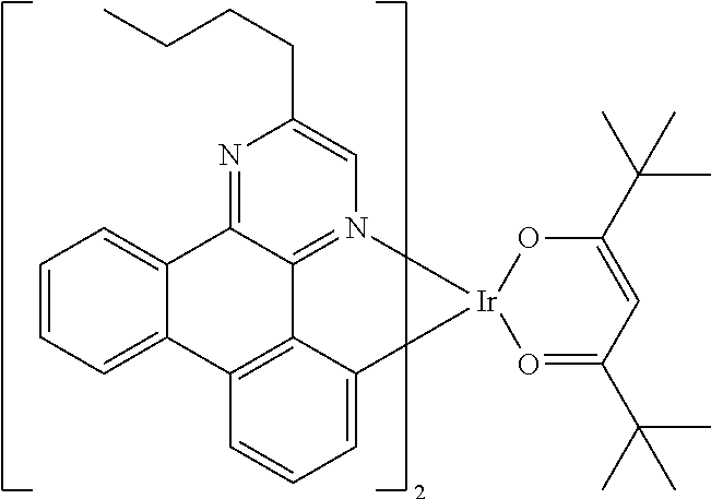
C12=CC=CC=C1C1=C3C4=N(C=C(CCCC)N=C24)[Ir]2(C3=CC=C1)O=C(C(C)(C)C)C=C(C(C)(C)C)O2
